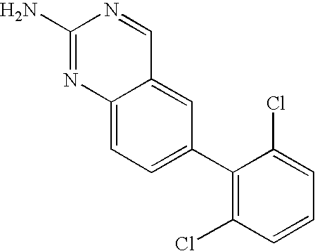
C12=CC=C(C3=C(Cl)C=CC=C3Cl)C=C1C=NC(N)=N2
